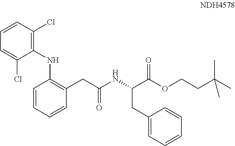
C1=CC(Cl)=C(NC2=C(CC(NC(C(OCCC(C)(C)C)=O)CC3=CC=CC=C3)=O)C=CC=C2)C(Cl)=C1
